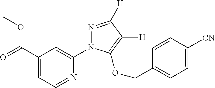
O(C(C1=CC=NC(N2N=C([H])C([H])=C2OCC2=CC=C([CN])C=C2)=C1)=O)C
